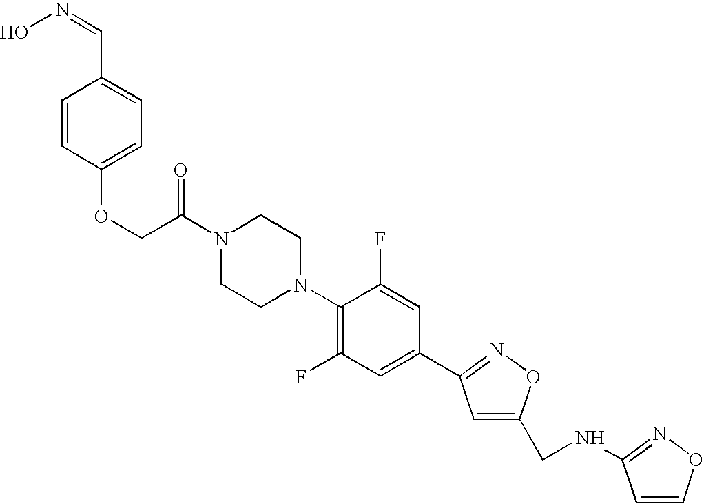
O=C(N1CCN(C2=C(F)C=C(C3=NOC(CNC4=NOC=C4)=C3)C=C2F)CC1)COC1=CC=C(C=NO)C=C1
